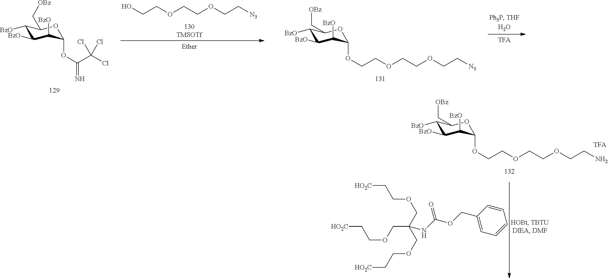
OCCOCCOCC[N3].C1([BzO])C([BzO])C([BzO])C(OC(C(Cl)(Cl)Cl)=N)OC1C[OBz].C1([BzO])C([BzO])C([BzO])C(OCCOCCOCC[N3])OC1C[OBz].C1([BzO])C([BzO])C([BzO])C(OCCOCCOCCN)OC1C[OBz].[HO2C]CCOCC(COCC[HO2C])(COCC[HO2C])NC(OCC1=CC=CC=C1)=O
